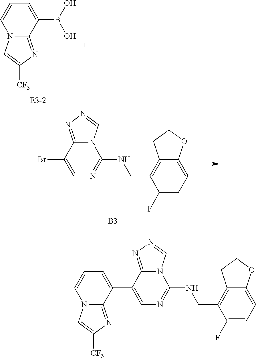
C1(Br)=CN=C(NCC2=C3C(=CC=C2F)OCC3)N2C1=NN=C2.[B3].C1=CN2C(=NC([CF3])=C2)C(B(O)O)=C1.C1(C2=CC=CN3C2=NC([CF3])=C3)=CN=C(NCC2=C3C(=CC=C2F)OCC3)N2C1=NN=C2
